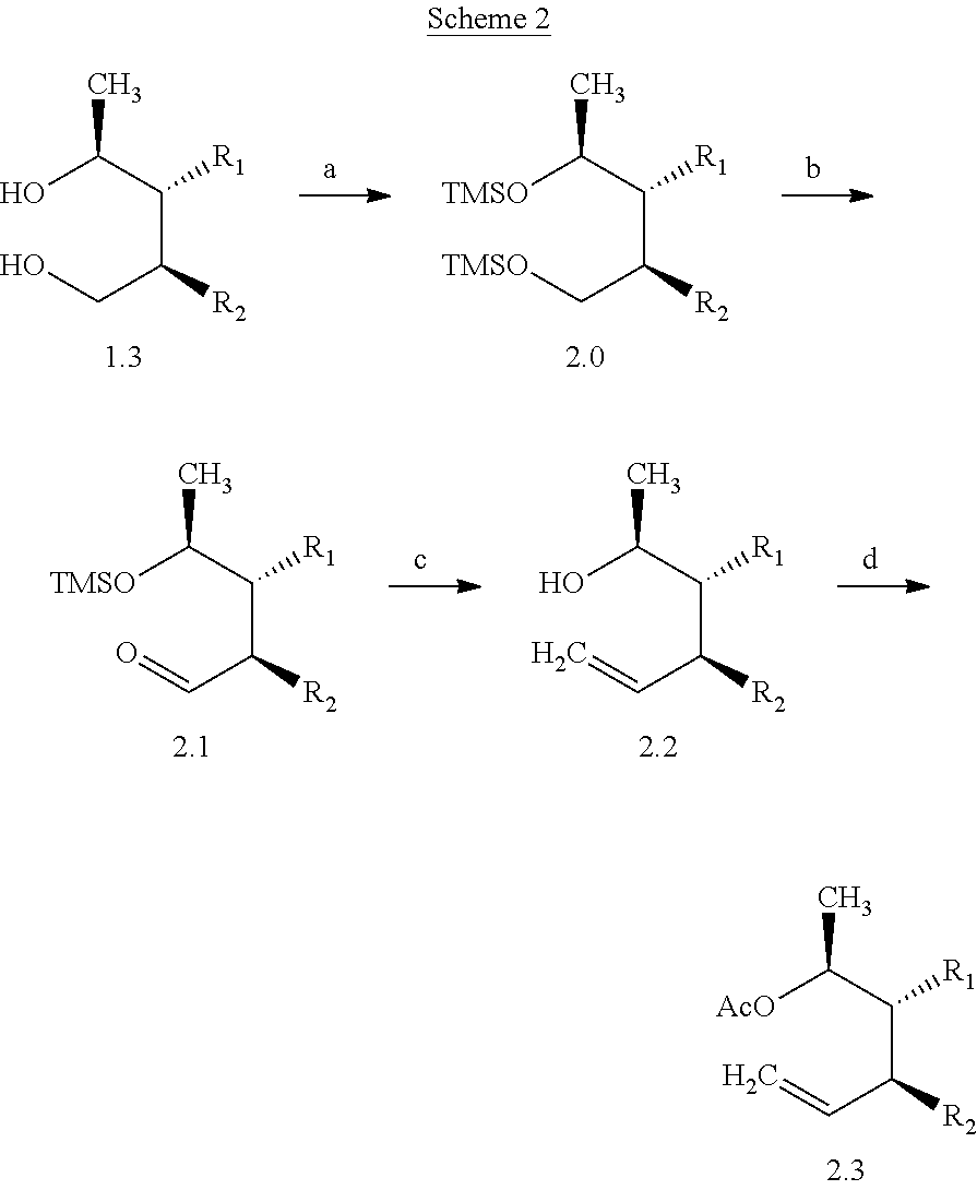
OC(C(C(CO)[R2])[R1])C.[TMSO]C(C(C(C[TMSO])[R2])[R1])C.OC(C(C(C=C)[R2])[R1])C.[TMSO]C(C(C(C=O)[R2])[R1])C.[AcO]C(C(C(C=C)[R2])[R1])C
